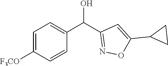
C1=C(C(O)C2=NOC(C3CC3)=C2)C=CC([F3CO])=C1
